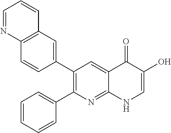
C12=C(C=C(C3=C(C4=CC=CC=C4)N=C4C(=C3)C(=O)C(O)=CN4)C=C1)C=CC=N2
